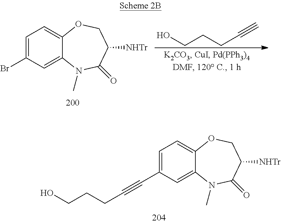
C1=C2C(=CC(C#CCCCO)=C1)N(C)C(=O)C([NHTr])CO2.C1=C2C(=CC(Br)=C1)N(C)C(=O)C([NHTr])CO2.OCCCC#C
